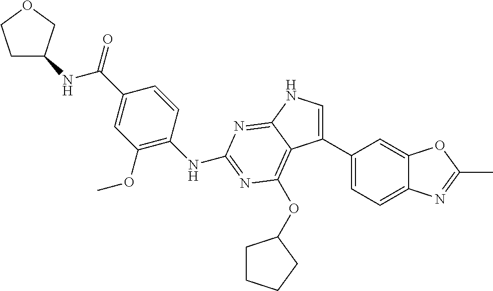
N(C(C1=CC(OC)=C(NC2=NC(OC3CCCC3)=C3C(C4=CC=C5C(=C4)OC(C)=N5)=CNC3=N2)C=C1)=O)C1CCOC1
